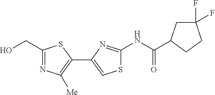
C1(CO)=NC([Me])=C(C2=CSC(NC(=O)C3CC(F)(F)CC3)=N2)S1
